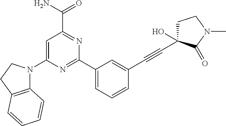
C1=C(N2C3=C(CC2)C=CC=C3)N=C(C2=CC=CC(C#CC3(O)CCN(C)C3=O)=C2)N=C1C(N)=O
